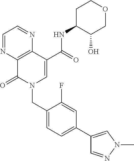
C1=NC2=C(N=C1)C(C(=O)NC1C(O)COCC1)=CN(CC1=CC=C(C3=CN(C)N=C3)C=C1F)C2=O
